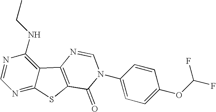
C1=NC(NCC)=C2C(=N1)SC1=C2N=CN(C2=CC=C(OC(F)F)C=C2)C1=O
